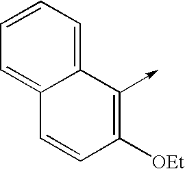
C12=CC=CC=C1C(->C)=C([OEt])C=C2
